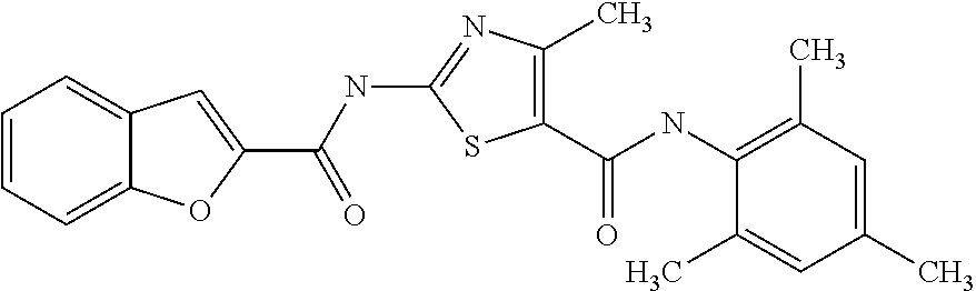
C12=CC=CC=C1OC(C(NC1=NC(C)=C(C(NC3=C(C)C=C(C)C=C3C)=O)S1)=O)=C2
